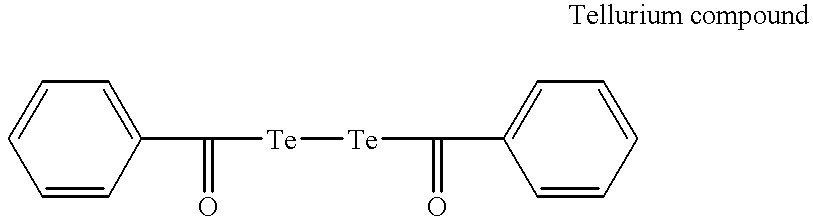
C1=CC=CC(C([Te][Te]C(C2=CC=CC=C2)=O)=O)=C1
